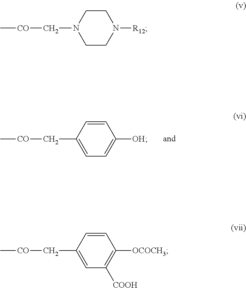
C1=CC(C[CO]C)=CC=C1[OH].C1CN(C[CO]C)CCN1[R12].C1=CC(C[CO]C)=CC([COOH])=C1[OCOCH3]
